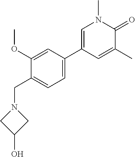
C1(CN2CC(O)C2)=CC=C(C2=CN(C)C(=O)C(C)=C2)C=C1OC
